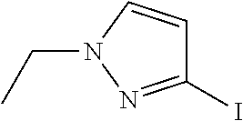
C1(I)=NN(CC)C=C1
